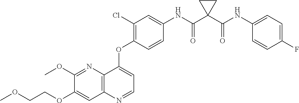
C12=C(N=CC=C1OC1=C(Cl)C=C(NC(C3(C(NC4=CC=C(F)C=C4)=O)CC3)=O)C=C1)C=C(OCCOC)C(OC)=N2
